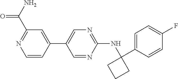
N(C1=NC=C(C2=CC(C(N)=O)=NC=C2)C=N1)C1(C2=CC=C(F)C=C2)CCC1
